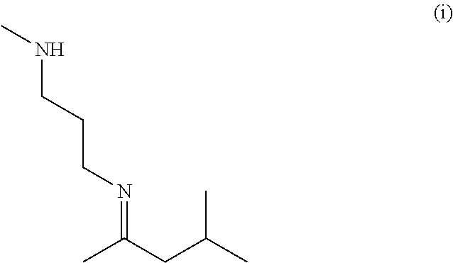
CC(CC(C)C)=NCCCNC
